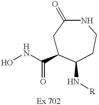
ONC(=O)C1CC(=O)NCCC1N[R]
